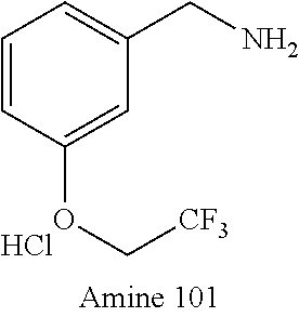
C1(OC[CF3])=CC(CN)=CC=C1.Cl
